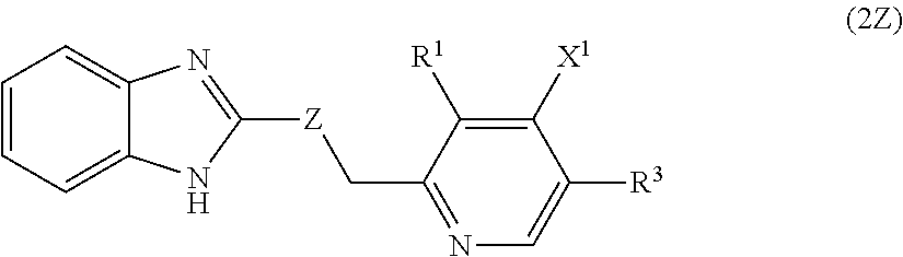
C1=CC=C2C(=C1)N=C([Z]CC1=NC=C([R3])C([X1])=C1[R1])N2
